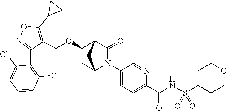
C1(OCC2=C(C3CC3)ON=C2C2=C(Cl)C=CC=C2Cl)CC2N(C3=CC=C(C(NS(=O)(=O)C4CCOCC4)=O)N=C3)C(=O)C1C2
